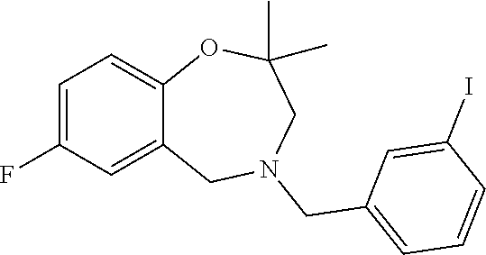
C1=C(F)C=C2C(=C1)OC(C)(C)CN(CC1=CC=CC(I)=C1)C2
